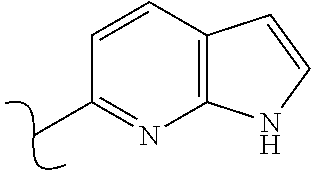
C12=C(C=CC(C)=N1)C=CN2
